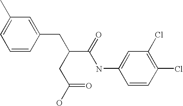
C1=CC(CC(CC(=O)O)C(NC2=CC(Cl)=C(Cl)C=C2)=O)=CC(C)=C1
